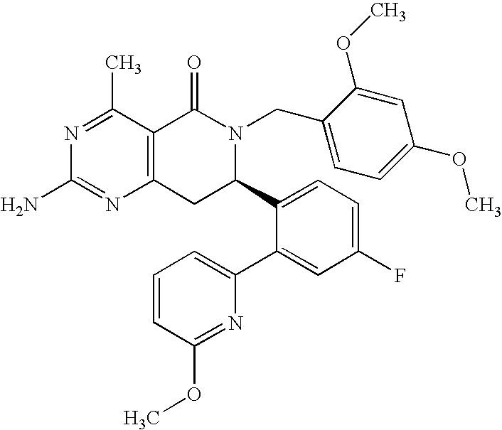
C12=C(C(C)=NC(N)=N1)C(=O)N(CC1=CC=C(OC)C=C1OC)C(C1=CC=C(F)C=C1C1=CC=CC(OC)=N1)C2
